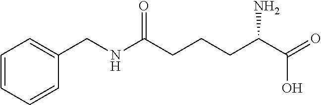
C1=CC=CC(CNC(CCCC(C(=O)O)N)=O)=C1
